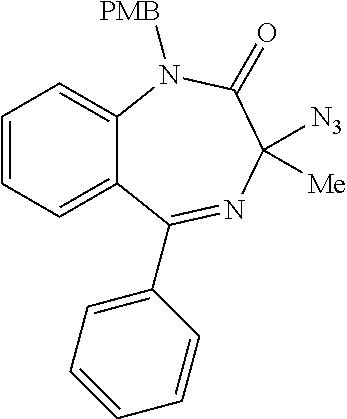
C1=CC=C2C(=C1)N([PMB])C(=O)C([N3])([Me])N=C2C1=CC=CC=C1
